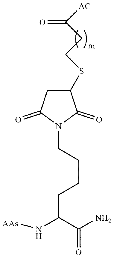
C1C(SCCC([AC])=O)C(=O)N(CCCCC(N[AAs])C(N)=O)C1=O
